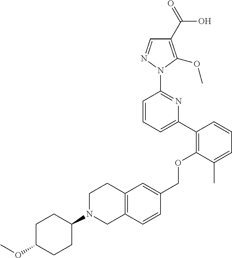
C1(C2=C(OCC3=CC4=C(C=C3)CN(C3CCC(OC)CC3)CC4)C(C)=CC=C2)=CC=CC(N2N=CC(C(=O)O)=C2OC)=N1
